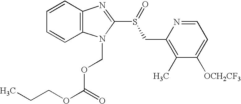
C12=C(N(COC(OCCC)=O)C(S(=O)CC3=C(C)C([OCH2CF3])=CC=N3)=N1)C=CC=C2
